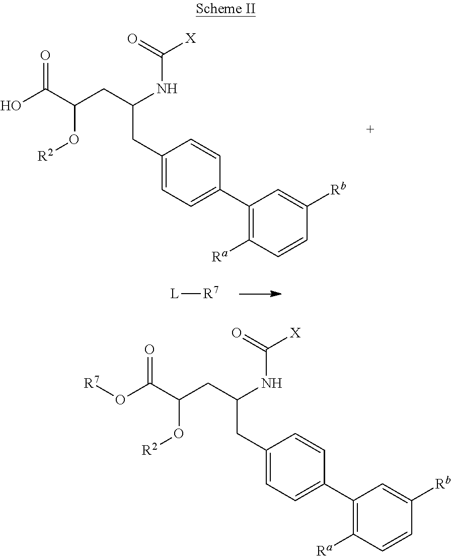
C1(CC(NC(=O)[X])CC(O[R2])C(=O)O)=CC=C(C2=C([Ra])C=CC([Rb])=C2)C=C1.[L][R7].C1(CC(NC(=O)[X])CC(O[R2])C(=O)O[R7])=CC=C(C2=C([Ra])C=CC([Rb])=C2)C=C1
